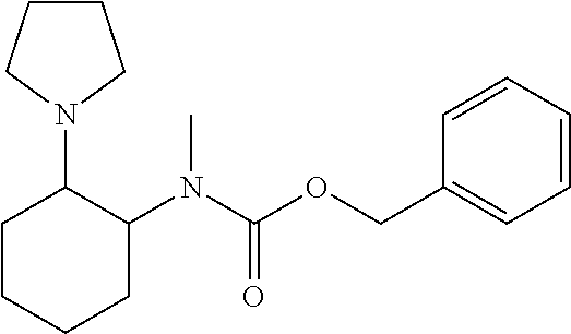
C1CCN(C2C(N(C(OCC3=CC=CC=C3)=O)C)CCCC2)C1
